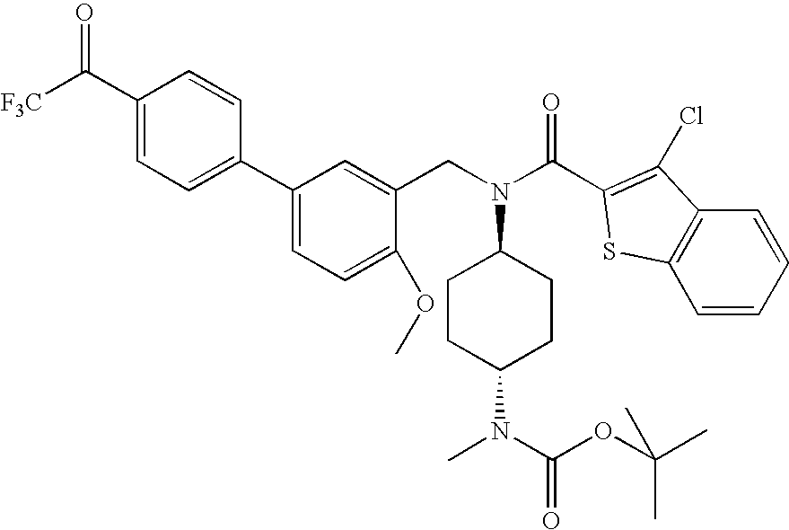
C1(C([F3C])=O)=CC=C(C2=CC=C(OC)C(CN(C3CCC(N(C(OC(C)(C)C)=O)C)CC3)C(C3=C(Cl)C4=C(C=CC=C4)S3)=O)=C2)C=C1
